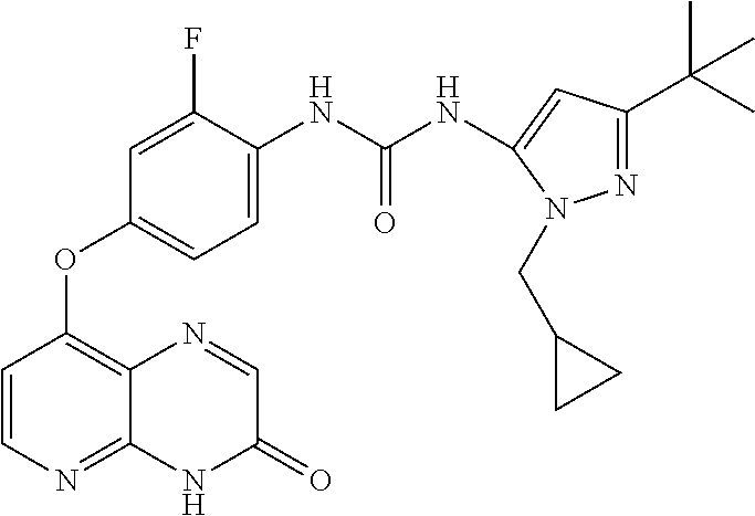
N1=C(C(C)(C)C)C=C(NC(NC2=CC=C(OC3=C4C(=NC=C3)NC(=O)C=N4)C=C2F)=O)N1CC1CC1
